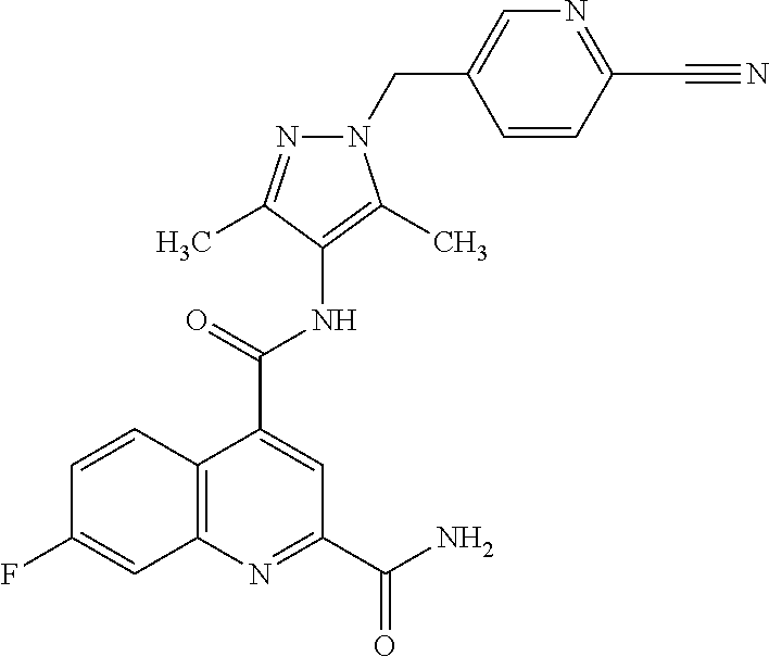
C12=C(N=C(C(=O)N)C=C1C(=O)NC1=C(C)N(CC3=CN=C(C#N)C=C3)N=C1C)C=C(F)C=C2
